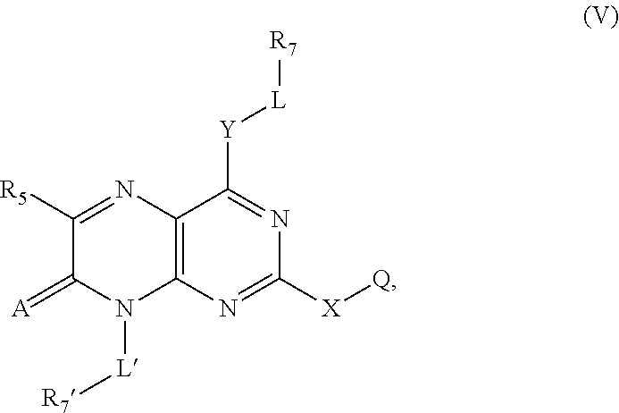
C12=C(N=C([X][Q])N=C1[Y][L][R7])N([L][R7])C(=[A])C([R5])=N2
